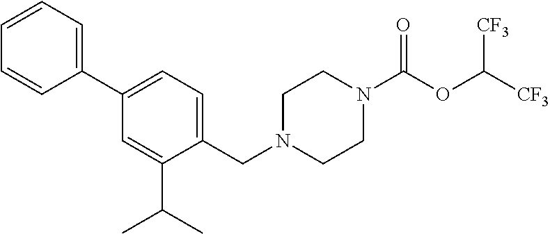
C1N(CC2=CC=C(C3=CC=CC=C3)C=C2C(C)C)CCN(C(OC([CF3])[CF3])=O)C1
